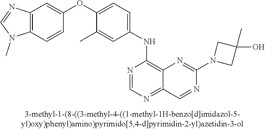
C12=C(C=CC(OC3=CC=C(NC4=C5C(=NC=N4)C=NC(N4CC(O)(C)C4)=N5)C=C3C)=C1)N(C)C=N2
